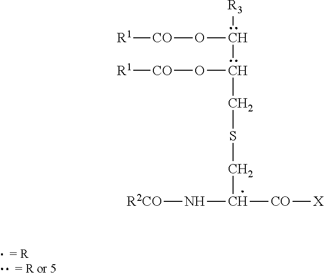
[R1][CO]OC([R3])C(O[CO][R1])CSCC(N[R2CO])[CO][X].[= R]
